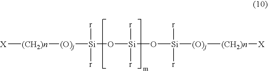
[X][(CH2)n][(O)j][Si](O[Si](O[Si]([(O)j][(CH2)n][X])([r])[r])([r])[r])([r])[r]
